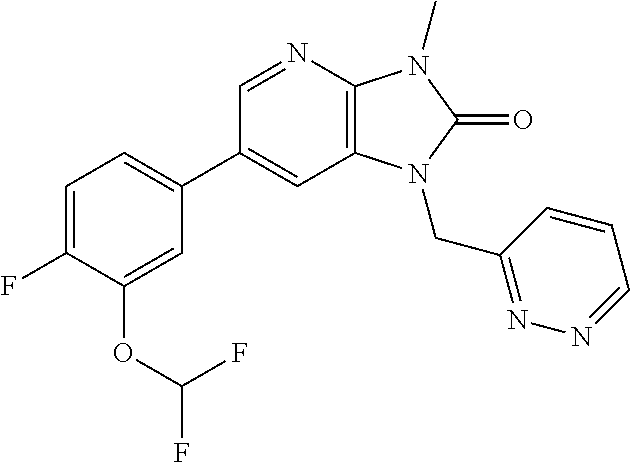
C1(C2=CC=C(F)C(OC(F)F)=C2)=CC2=C(N=C1)N(C)C(=O)N2CC1=NN=CC=C1
